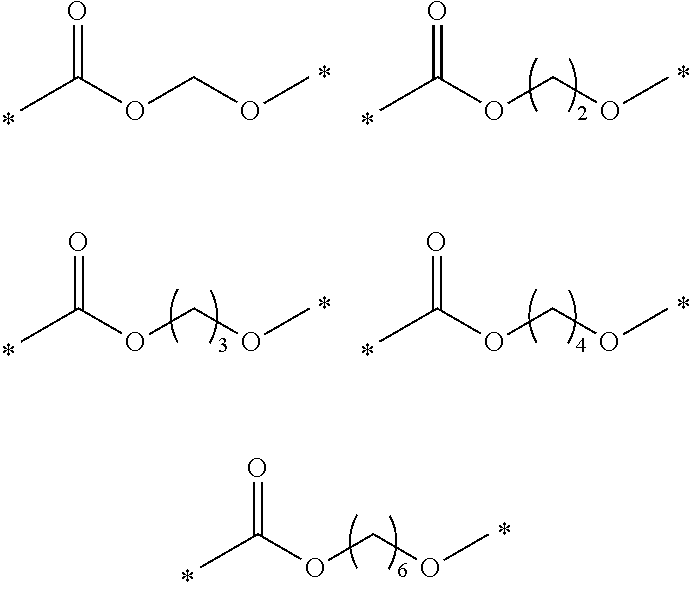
O=C(OCOC)C.O=C(OCOC)C.O=C(OCOC)C.O=C(OCOC)C.O=C(OCOC)C
